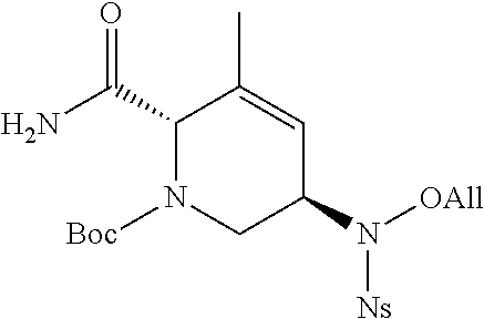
C1(C(N)=O)N([Boc])CC(N([OAll])[Ns])C=C1C
